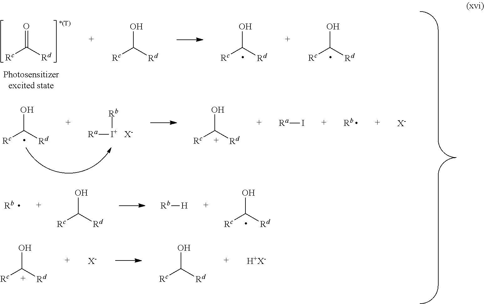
[Rc]C([Rd])O.[Ra][I+][Rb].[X-].[Ra]I.[X-].[Rb ].[Rc][C+]([Rd])O.[Rc][C+]([Rd])O.[X-].[Rc]C([Rd])O.[H+X-].[Rc]C([Rd])O.[Rb  ].[Rc]C([Rd])O.[Rb][H].[Rc]C([Rd])=O.[Rc]C([Rd])O.[Rc]C([Rd])O.[Rc]C([Rd])O
